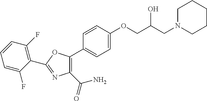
C1=C(OCC(CN2CCCCC2)O)C=CC(C2=C(C(=O)N)N=C(C3=C(F)C=CC=C3F)O2)=C1
